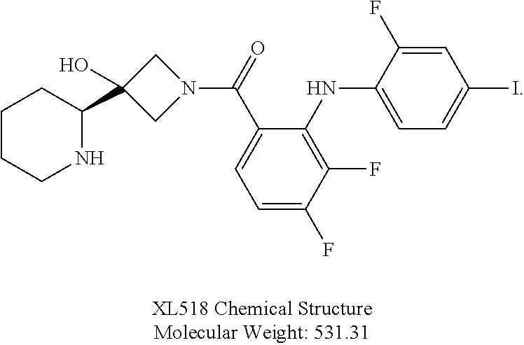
C1CCNC(C2(O)CN(C(C3=CC=C(F)C(F)=C3NC3=CC=C(I)C=C3F)=O)C2)C1
